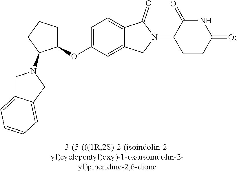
C1=C(OC2CCCC2N2CC3=CC=CC=C3C2)C=C2C(=C1)C(=O)N(C1CCC(=O)NC1=O)C2
